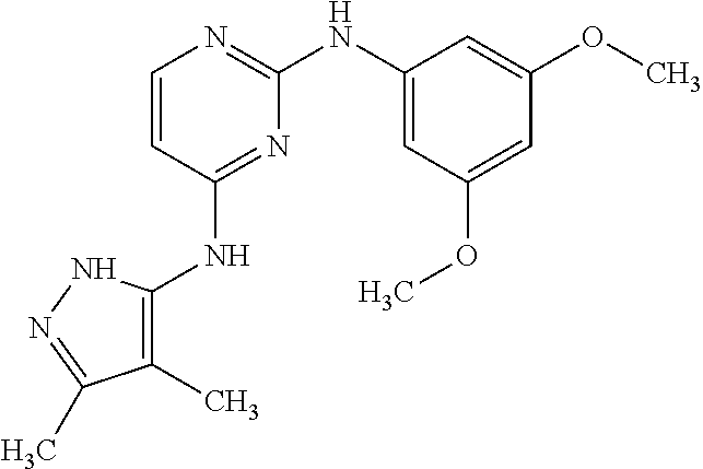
C1=CC(NC2=C(C)C(C)=NN2)=NC(NC2=CC(OC)=CC(OC)=C2)=N1
